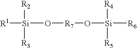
[R1][Si](O[R7]O[Si]([R6])([R4])[R5])([R2])[R3]
